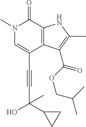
C(C1=CN(C)C(=O)C2=C1C(C(OCC(C)C)=O)=C(C)N2)#CC(O)(C)C1CC1
